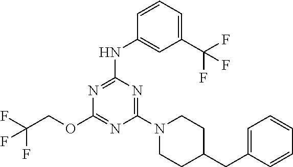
FC(COC1=NC(N2CCC(CC3=CC=CC=C3)CC2)=NC(NC2=CC(C(F)(F)F)=CC=C2)=N1)(F)F
